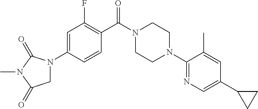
C1=C(N2CC(=O)N(C)C2=O)C=CC(C(N2CCN(C3=NC=C(C4CC4)C=C3C)CC2)=O)=C1F
